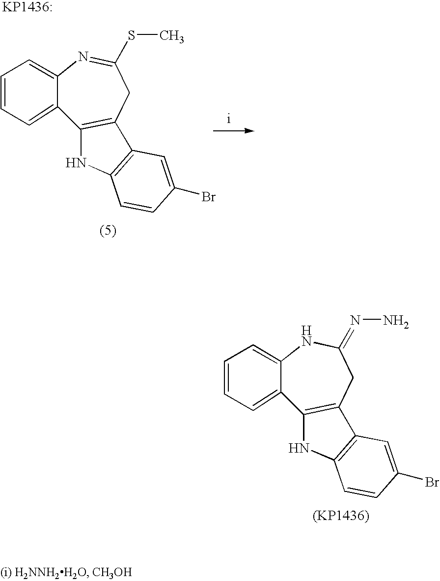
C1=CC=C2C(=C1)N=C(SC)CC1=C2NC2=C1C=C(Br)C=C2.C1=CC=C2C(=C1)NC(=NN)CC1=C2NC2=C1C=C(Br)C=C2
